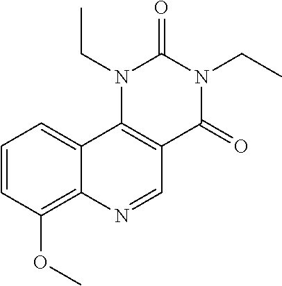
C1=CC(OC)=C2C(=C1)C1=C(C=N2)C(=O)N(CC)C(=O)N1CC
